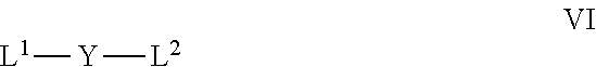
[Y]([L1])[L2]
